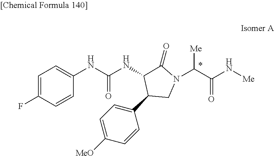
C1=C(F)C=CC(NC(NC2C(C3=CC=C([MeO])C=C3)CN(C(C(N[Me])=O)[Me])C2=O)=O)=C1
